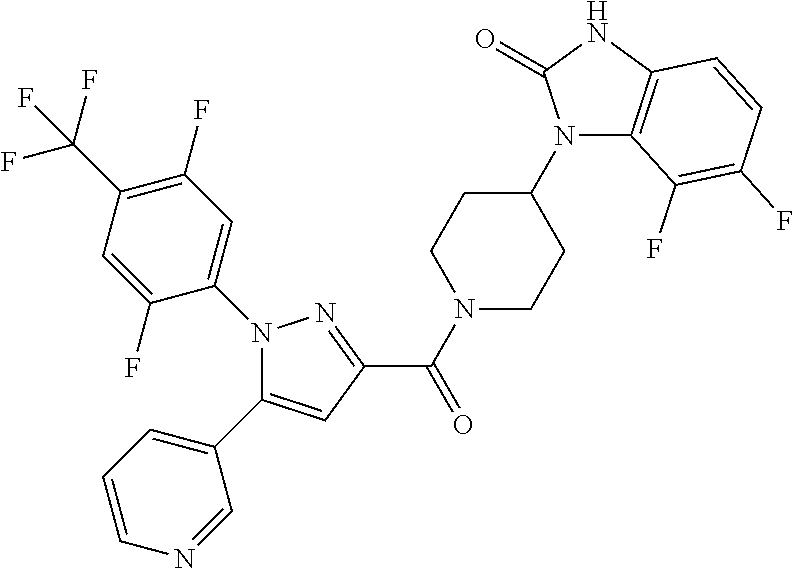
C(N1CCC(N2C3=C(NC2=O)C=CC(F)=C3F)CC1)(=O)C1=NN(C2=CC(F)=C(C(F)(F)F)C=C2F)C(C2=CC=CN=C2)=C1
